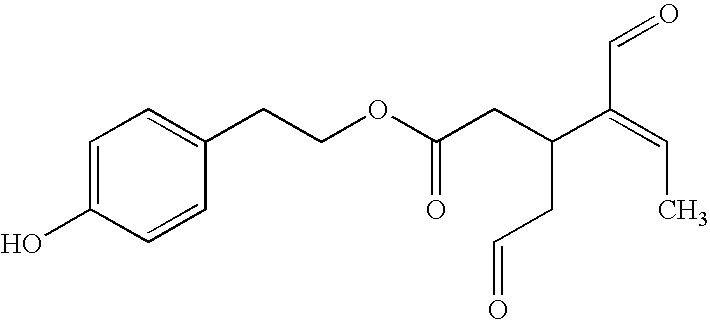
C1=C(O)C=CC(CCOC(CC(C(=CC)C=O)CC=O)=O)=C1
